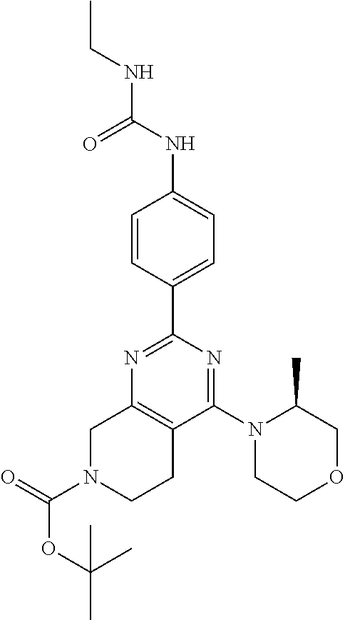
N1=C(C2=CC=C(NC(NCC)=O)C=C2)N=C(N2CCOCC2C)C2=C1CN(C(=O)OC(C)(C)C)CC2
